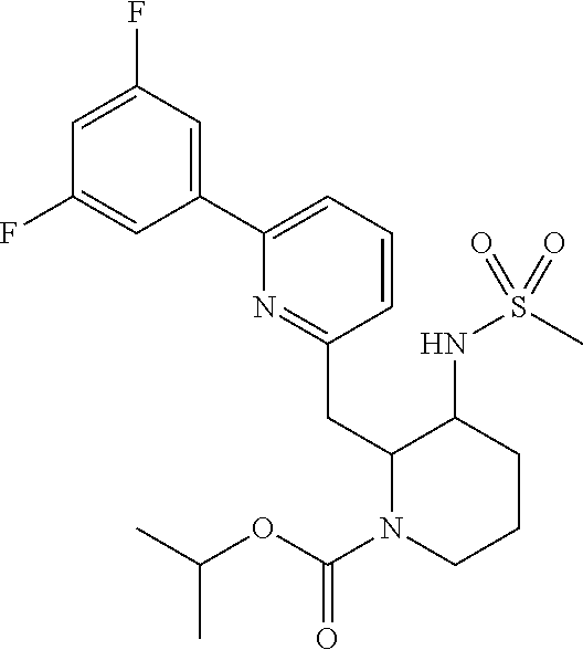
C1(C2=CC=CC(CC3N(C(OC(C)C)=O)CCCC3NS(C)(=O)=O)=N2)=CC(F)=CC(F)=C1
